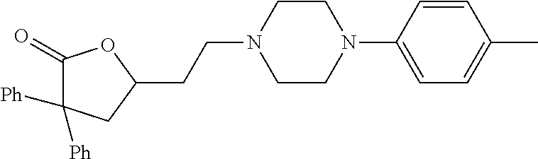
C1(=O)C([Ph])([Ph])CC(CCN2CCN(C3=CC=C(C)C=C3)CC2)O1
